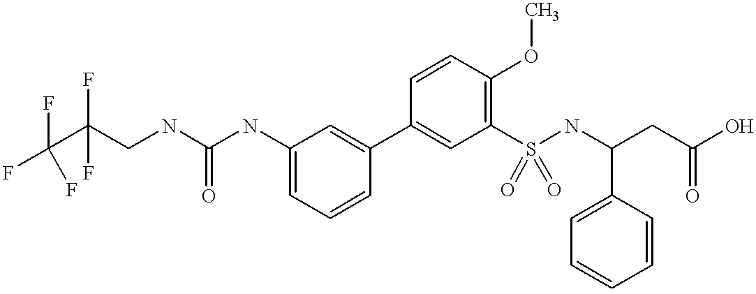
C1=C(NC(NCC(C(F)(F)F)(F)F)=O)C=C(C2=CC(S(NC(CC(O)=O)C3=CC=CC=C3)(=O)=O)=C(OC)C=C2)C=C1
